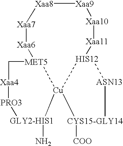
[Xaa7]1[Xaa6][MET5]2[Cu]3([CYS15-GLY14]([COO])[ASN13][HIS12]3[Xaa11][Xaa10][Xaa9][Xaa8]1)[GLY2-HIS1](N)[PRO3][Xaa4]C2
